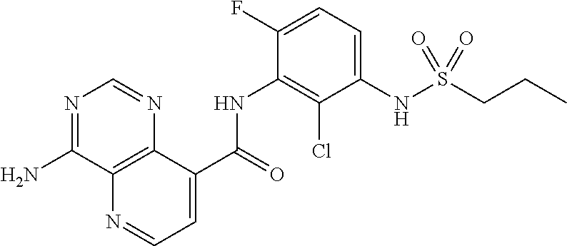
C12=C(C(C(=O)NC3=C(Cl)C(NS(CCC)(=O)=O)=CC=C3F)=CC=N1)N=CN=C2N
